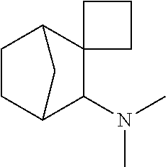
C1CC2C(N(C)C)C3(C1C2)CCC3
